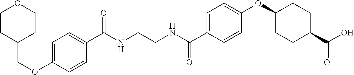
C(NCCNC(C1=CC=C(OC2CCC(C(O)=O)CC2)C=C1)=O)(=O)C1=CC=C(OCC2CCOCC2)C=C1
